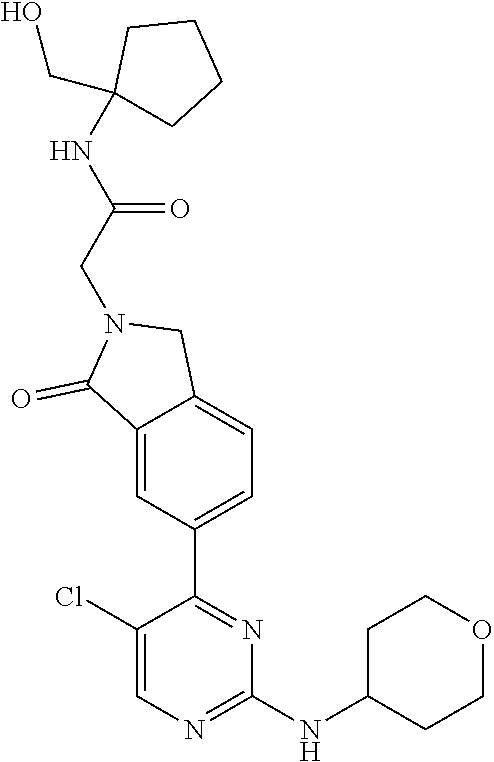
C1(Cl)=CN=C(NC2CCOCC2)N=C1C1=CC=C2C(=C1)C(=O)N(CC(NC1(CO)CCCC1)=O)C2
